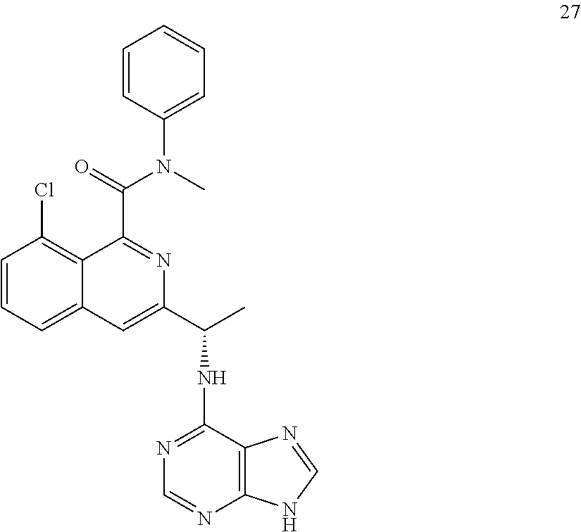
C1=CC=C2C(=C1Cl)C(C(=O)N(C)C1=CC=CC=C1)=NC(C(C)NC1=NC=NC3=C1N=CN3)=C2
